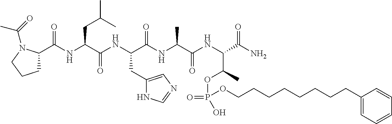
C1C(C(NC(C(NC(C(NC(C(NC(C(N)=O)C(C)OP(=O)(OCCCCCCCCC2=CC=CC=C2)O)=O)C)=O)CC2=CN=CN2)=O)CC(C)C)=O)N(C(=O)C)CC1
